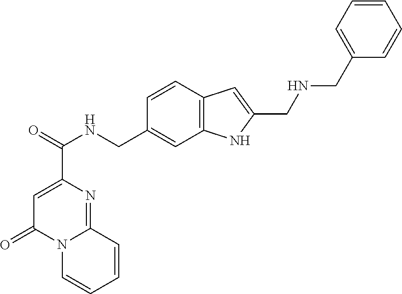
C1=C(C(=O)NCC2=CC3=C(C=C2)C=C(CNCC2=CC=CC=C2)N3)N=C2N(C1=O)C=CC=C2
